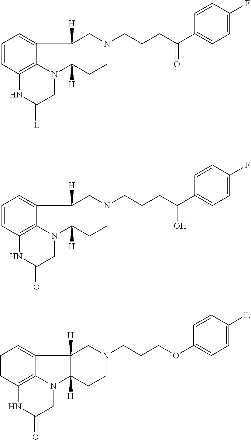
N1(CCCC(C2=CC=C(F)C=C2)=O)CC2([H])C3=CC=CC4=C3N(C2([H])CC1)CC(=[L])N4.N1(CCCC(C2=CC=C(F)C=C2)O)CC2([H])C3=CC=CC4=C3N(C2([H])CC1)CC(=O)N4.N1(CCCOC2=CC=C(F)C=C2)CC2([H])C3=CC=CC4=C3N(C2([H])CC1)CC(=O)N4
